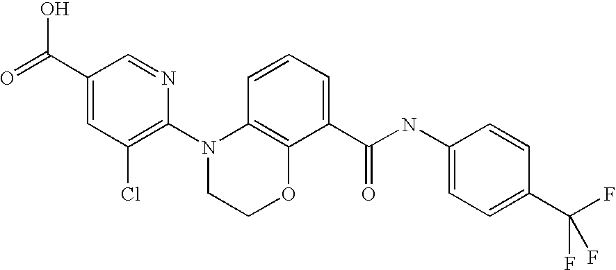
C1(N2CCOC3=C2C=CC=C3C(NC2=CC=C(C(F)(F)F)C=C2)=O)=C(Cl)C=C(C(=O)O)C=N1
